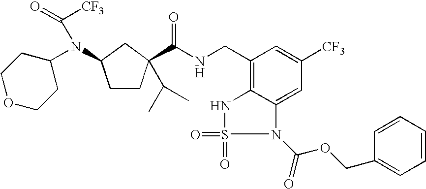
C1COCCC1N(C(=O)[CF3])C1CC(C(NCC2=C3NS(=O)(=O)N(C(OCC4=CC=CC=C4)=O)C3=CC([CF3])=C2)=O)(C(C)C)CC1
